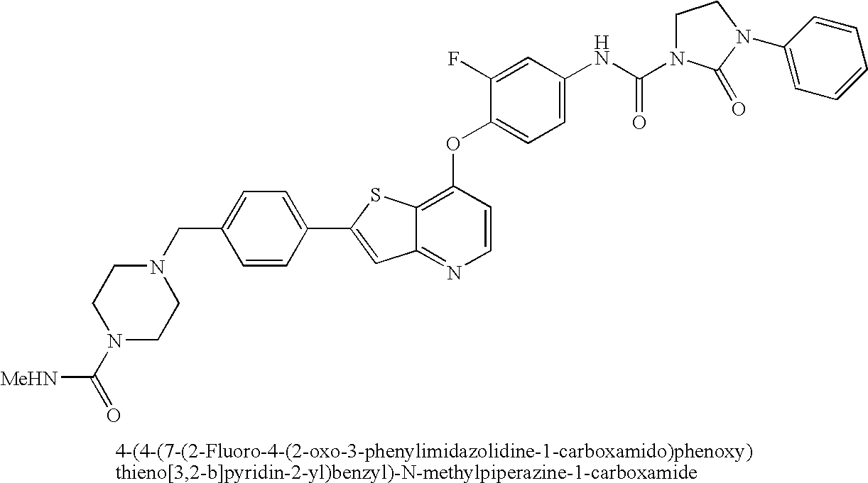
C12=C(OC3=CC=C(NC(=O)N4CCN(C5=CC=CC=C5)C4=O)C=C3F)C=CN=C1C=C(C1=CC=C(CN3CCN(C(=O)[MeHN])CC3)C=C1)S2
